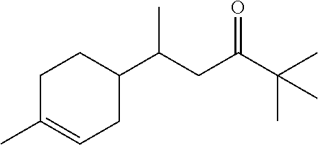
C1C(C)=CCC(C(CC(C(C)(C)C)=O)C)C1
